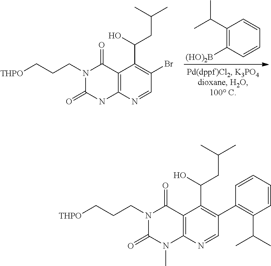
C1(C2=C(C(C)C)C=CC=C2)=C(C(O)CC(C)C)C2=C(N=C1)N(C)C(=O)N(CCC[THPO])C2=O.C1(C(C)C)=C([(HO)2B])C=CC=C1.BrC1=C(C(O)CC(C)C)C2=C(N=C1)NC(=O)N(CCC[THPO])C2=O
